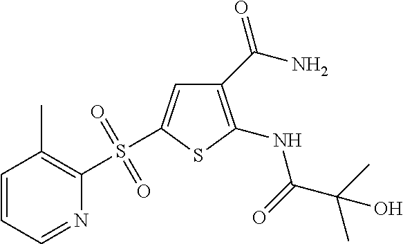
C1(C(N)=O)=C(NC(C(C)(C)O)=O)SC(S(C2=C(C)C=CC=N2)(=O)=O)=C1
